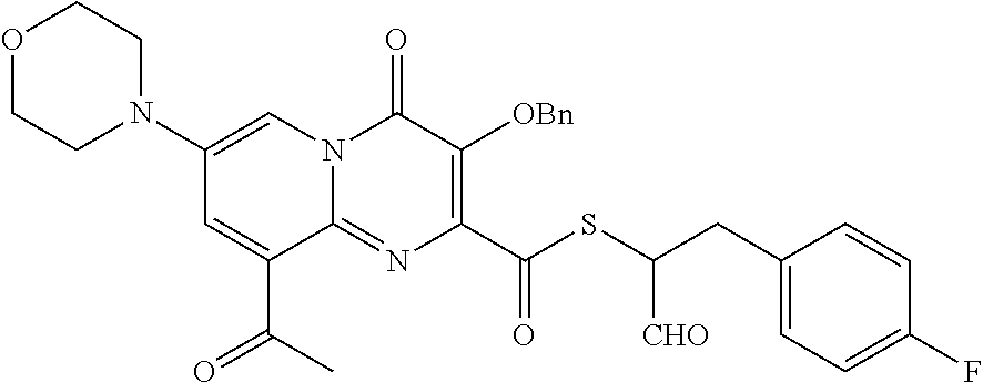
N1(C2=CN3C(=NC(C(SC([CHO])CC4=CC=C(F)C=C4)=O)=C([OBn])C3=O)C(C(=O)C)=C2)CCOCC1
